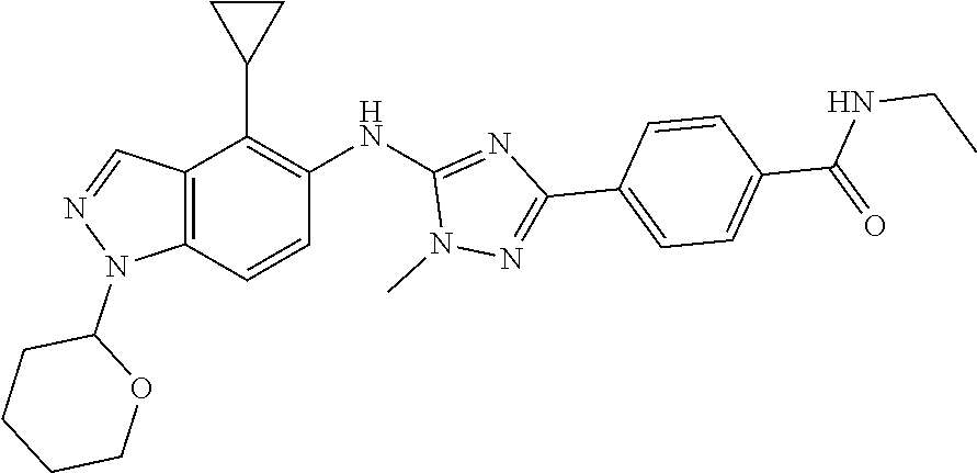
N(C1=NC(C2=CC=C(C(NCC)=O)C=C2)=NN1C)C1=C(C2CC2)C2=C(C=C1)N(C1CCCCO1)N=C2
